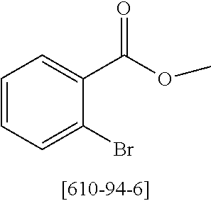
C1=CC=C(Br)C(C(=O)OC)=C1
